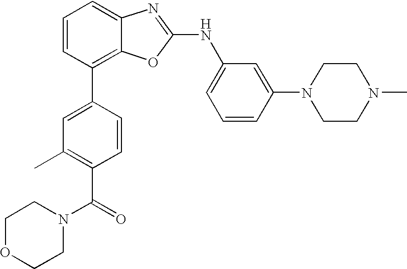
C1=CC(C2=CC(C)=C(C(=O)N3CCOCC3)C=C2)=C2C(=C1)N=C(NC1=CC=CC(N3CCN(C)CC3)=C1)O2
